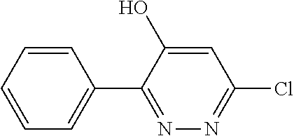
C1=CC=C(C2=NN=C(Cl)C=C2O)C=C1
